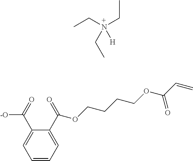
[-O]C(=O)C1=CC=CC=C1C(=O)OCCCCOC(C=C)=O.CCN(CC)(CC)[H]
